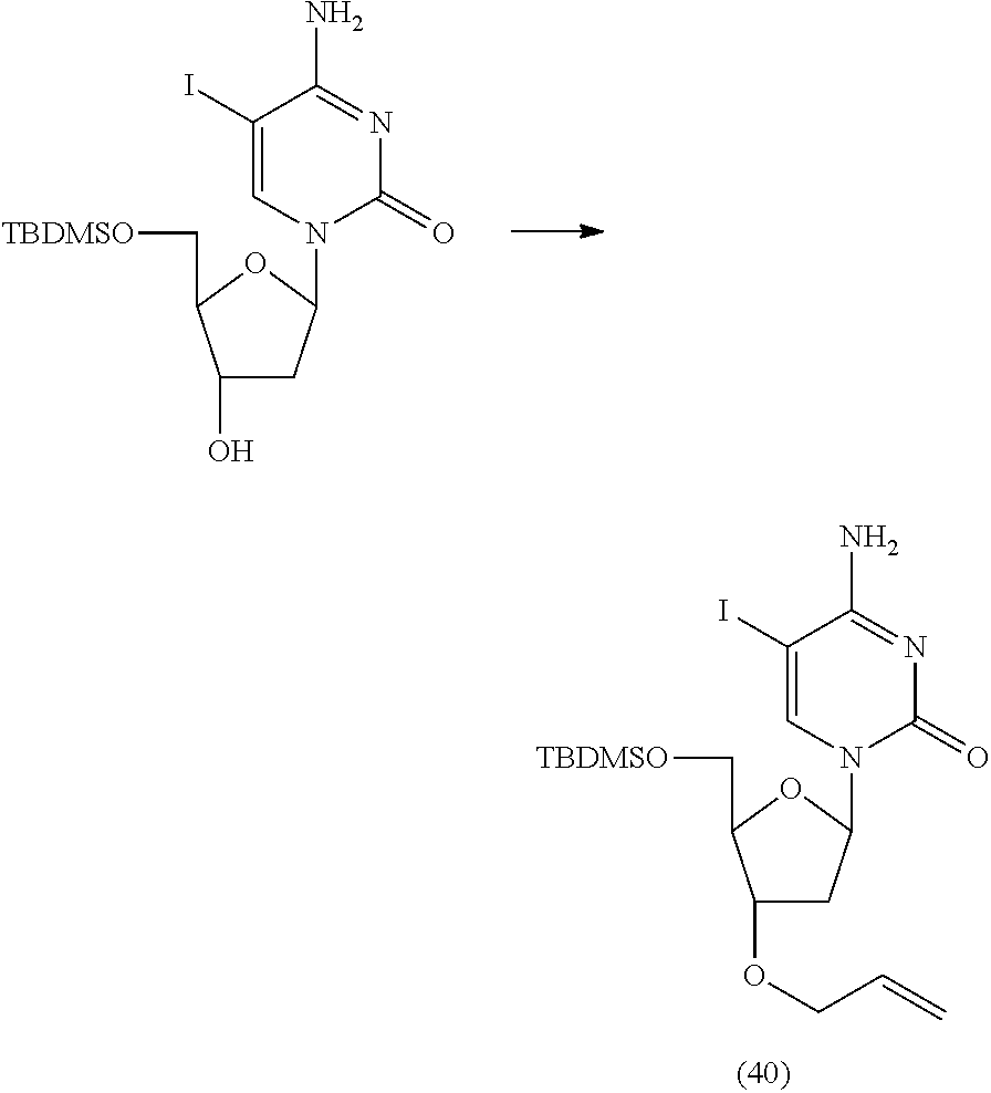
C1(O)CC(N2C(=O)N=C(N)C(I)=C2)OC1C[TBDMSO].C1(OCC=C)CC(N2C(=O)N=C(N)C(I)=C2)OC1C[TBDMSO]
